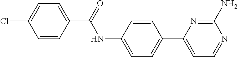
C1=CC(C(=O)NC2=CC=C(C3=CC=NC(N)=N3)C=C2)=CC=C1Cl
